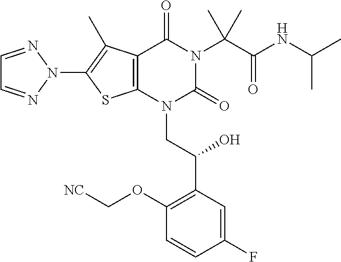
C12=C(N(CC(C3=C(OC[NC])C=CC(F)=C3)O)C(=O)N(C(C(NC(C)C)=O)(C)C)C1=O)SC(N1N=CC=N1)=C2C
